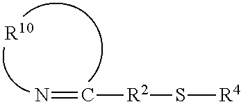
[R10].N=C[R2]S[R4]
